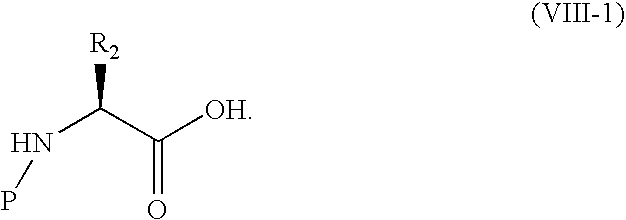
N(C(C([OH])=O)[R2])P
